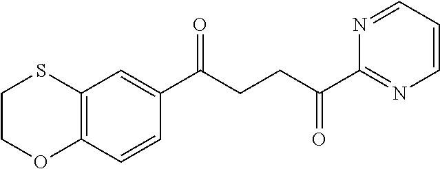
C1(C(CCC(C2=NC=CC=N2)=O)=O)=CC2=C(C=C1)OCCS2
